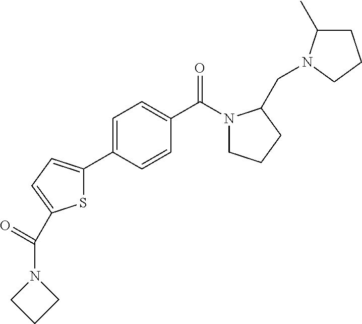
C1(C2=CC=C(C(=O)N3CCC3)S2)=CC=C(C(N2CCCC2CN2C(C)CCC2)=O)C=C1
